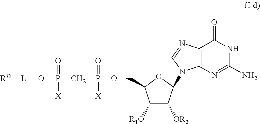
[RD][L]OP(CP(OCC1C([R1O])C([OR2])C(N2C3=C(C(=O)NC(N)=N3)N=C2)O1)(=O)[X])(=O)[X]
